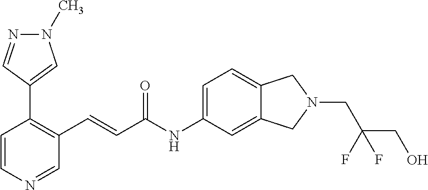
C1=CN=CC(C=CC(NC2=CC=C3C(=C2)CN(CC(CO)(F)F)C3)=O)=C1C1=CN(C)N=C1
